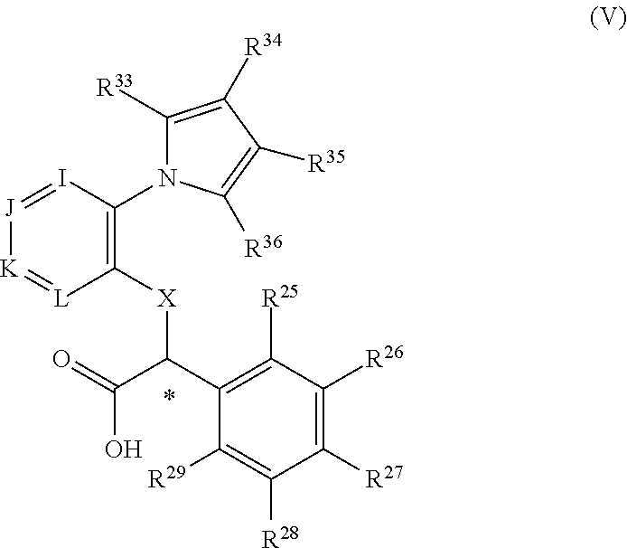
[J]1=IC(N2C([R33])=C([R34])C([R35])=C2[R36])=C([X]C(C2=C([R25])C([R26])=C([R27])C([R28])=C2[R29])C(=O)O)[L]=[K]1
